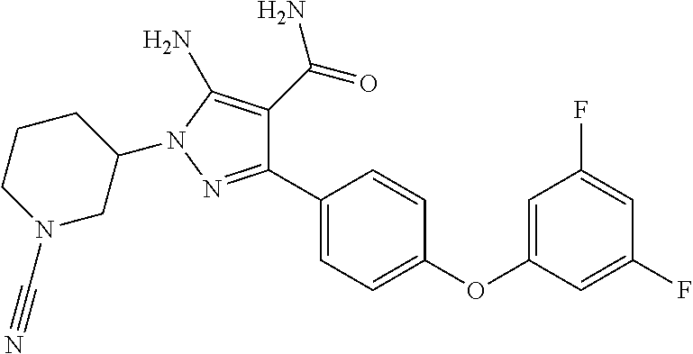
C1(C2=CC=C(OC3=CC(F)=CC(F)=C3)C=C2)=NN(C2CCCN(C#N)C2)C(N)=C1C(=O)N
